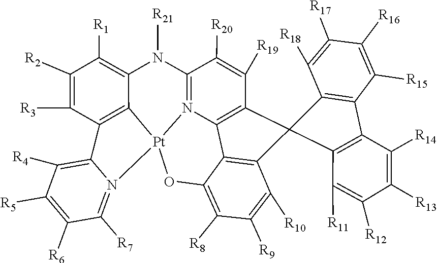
[R21]N1C2=C([R1])C([R2])=C([R3])C3=C2[Pt]2(OC4=C([R8])C([R9])=C([R10])C5=C4C4=C(C([R19])=C([R20])C1=N24)C51C2=C(C([R15])=C([R16])C([R17])=C2[R18])C2=C1C([R11])=C([R12])C([R13])=C2[R14])N1=C([R7])C([R6])=C([R5])C([R4])=C31
